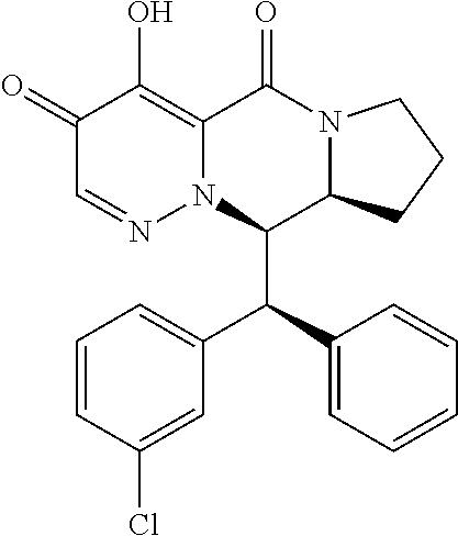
C1(=O)C=NN2C(=C1O)C(=O)N1C(C2C(C2=CC=CC=C2)C2=CC=CC(Cl)=C2)CCC1
